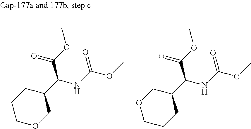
C1CCOCC1C(NC(OC)=O)C(OC)=O.C1OCCCC1C(NC(OC)=O)C(OC)=O
